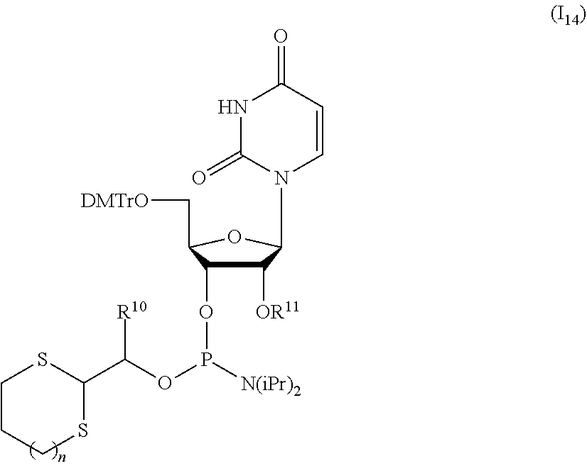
O=C1NC(=O)N(C2C([OR11])C(OP(OC([R10])C3SCCCS3)[N(iPr)2])C(C[DMTrO])O2)C=C1
